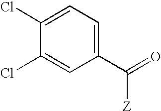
C1(Cl)=CC=C(C(=O)[Z])C=C1Cl
